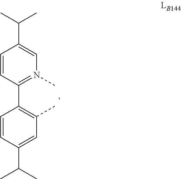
C1=CC(C(C)C)=CC(C)=C1C1=N(C)C=C(C(C)C)C=C1
